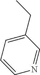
C1(CC)=CC=CN=C1
